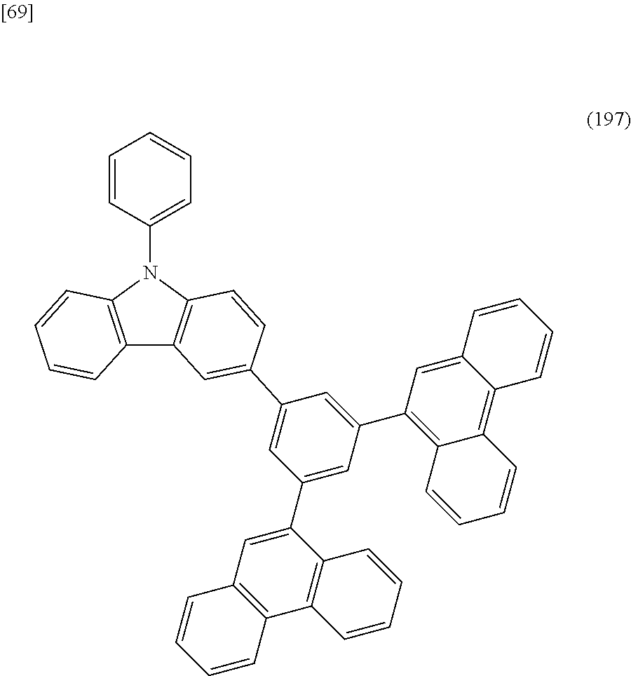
C1=CC(N2C3=C(C4=C2C=CC=C4)C=C(C2=CC(C4=CC5=C(C6=C4C=CC=C6)C=CC=C5)=CC(C4=C5C(=C6C(=C4)C=CC=C6)C=CC=C5)=C2)C=C3)=CC=C1
